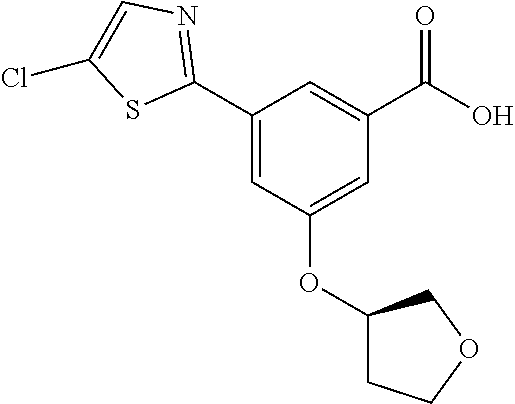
C1=C(OC2CCOC2)C=C(C2=NC=C(Cl)S2)C=C1C(O)=O
